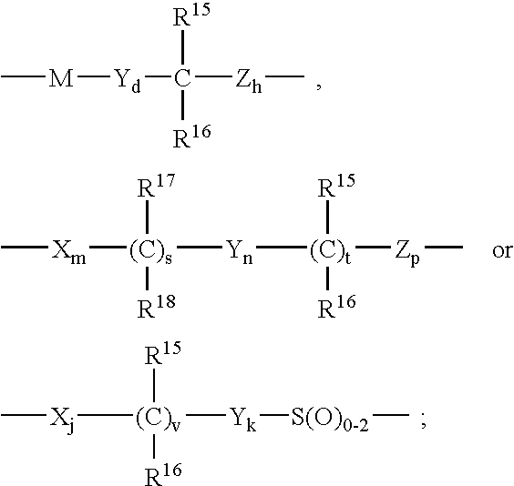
C[M][Yd]C([R15])([R16])[Zh]C.C[Xm][(C)s]([R17])([R18])[Yn][(C)t]([Zp]C)([R15])[R16].C[Xj][(C)v]([Yk][S(O)0-2]C)([R15])[R16]
